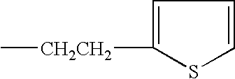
S1C([CH2CH2]C)=CC=C1
